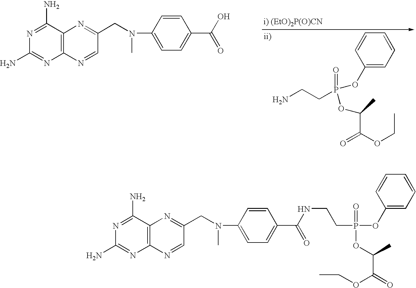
N1=C(N)C2=C(N=C1N)N=CC(CN(C1=CC=C(C(=O)NCCP(=O)(OC3=CC=CC=C3)OC(C)C(OCC)=O)C=C1)C)=N2.N1=C(N)C2=C(N=C1N)N=CC(CN(C1=CC=C(C(O)=O)C=C1)C)=N2.C(CP(=O)(OC1=CC=CC=C1)OC(C)C(OCC)=O)N
